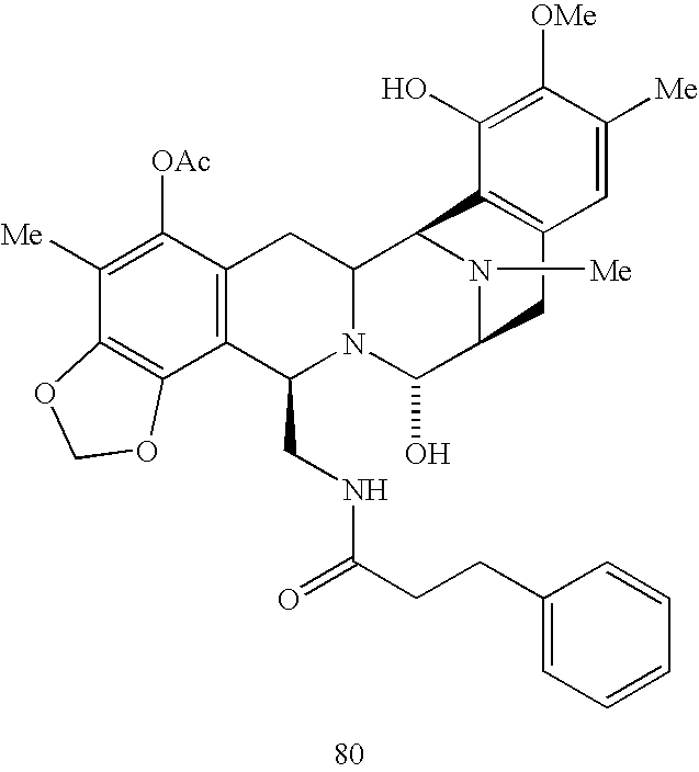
C1([Me])=C([OAc])C2=C(C3=C1OCO3)C(CNC(CCC1=CC=CC=C1)=O)N1C(C2)C2N([Me])C(C1O)CC1=C2C(O)=C([OMe])C([Me])=C1
